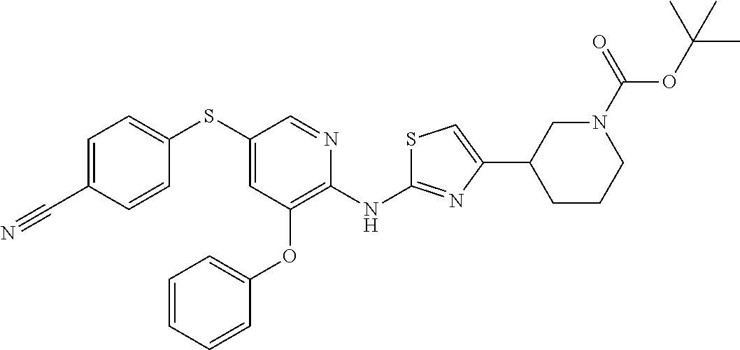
S(C1=CC(OC2=CC=CC=C2)=C(NC2=NC(C3CCCN(C(=O)OC(C)(C)C)C3)=CS2)N=C1)C1=CC=C(C#N)C=C1
